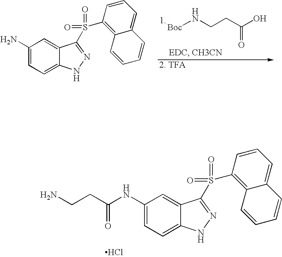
C1(NC(CCN)=O)=CC=C2C(=C1)C(S(=O)(=O)C1=C3C(=CC=C1)C=CC=C3)=NN2.Cl.C1(N)=CC=C2C(=C1)C(S(=O)(=O)C1=C3C(=CC=C1)C=CC=C3)=NN2.[Boc]NCCC(O)=O
